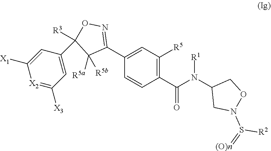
C1(C(N(C2CN(S(=[(O)n])[R2])OC2)[R1])=O)=C([R5])C=C(C2=NOC(C3=CC([X3])=[X2]C([X1])=C3)([R3])C2([R5a])[R5b])C=C1
